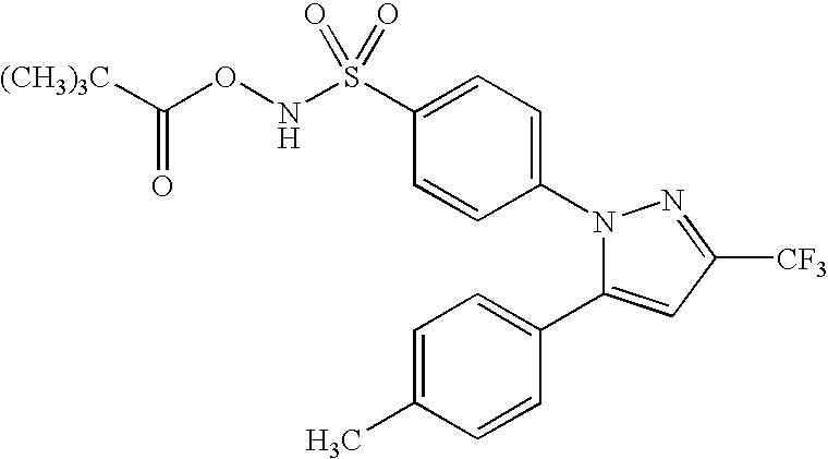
C1=C(S(NOC([(CH3)3C])=O)(=O)=O)C=CC(N2C(C3=CC=C(C)C=C3)=CC([CF3])=N2)=C1
